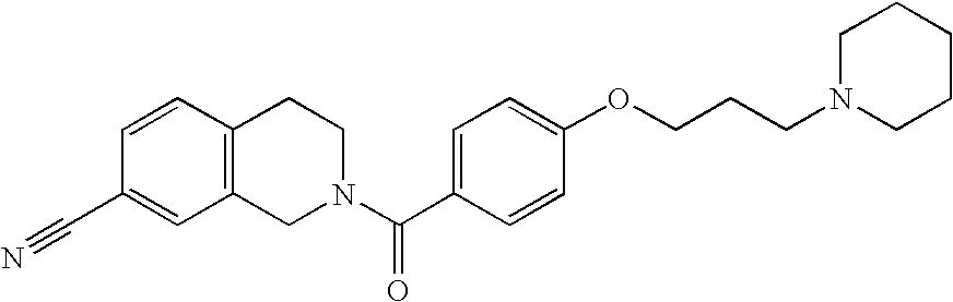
C12=C(C=CC(C#N)=C1)CCN(C(C1=CC=C(OCCCN3CCCCC3)C=C1)=O)C2
